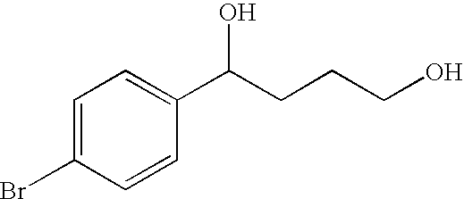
C1=C(Br)C=CC(C(CCCO)O)=C1
